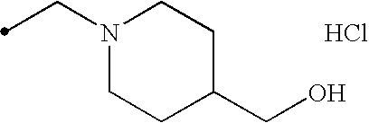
N1(CC)CCC(CO)CC1.Cl
